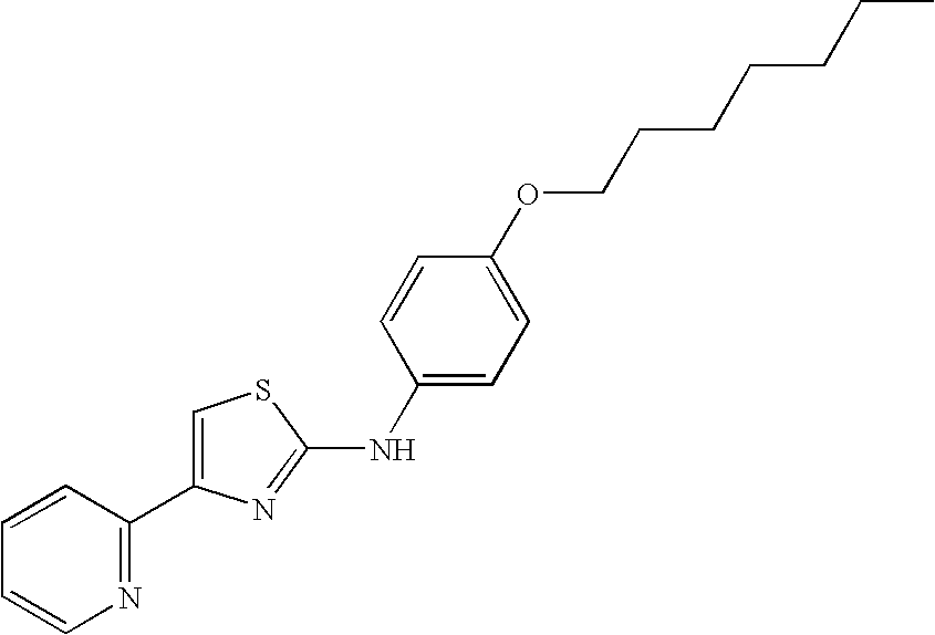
C1(C2=CSC(NC3=CC=C(OCCCCCCC)C=C3)=N2)=NC=CC=C1
